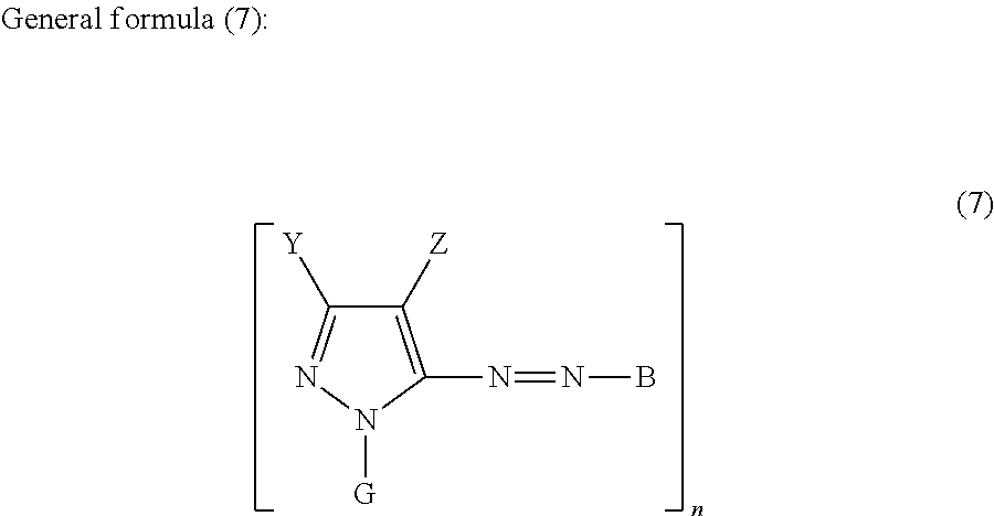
N1([G])C(N=NB)=C([Z])C([Y])=N1
